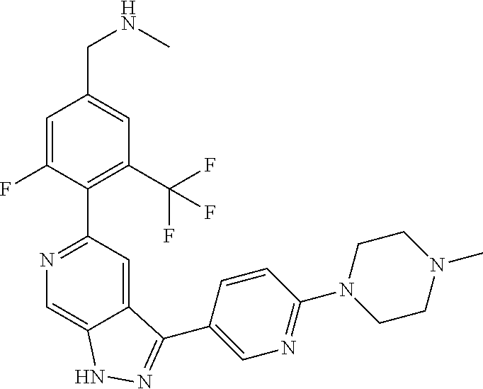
N1=C(C2=C(C(F)(F)F)C=C(CNC)C=C2F)C=C2C(=C1)NN=C2C1=CN=C(N2CCN(C)CC2)C=C1
